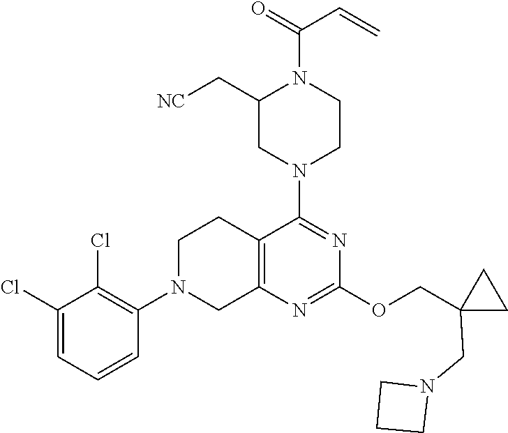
C1(Cl)=CC=CC(N2CC3=C(CC2)C(N2CCN(C(=O)C=C)C(C[NC])C2)=NC(OCC2(CN4CCC4)CC2)=N3)=C1Cl
